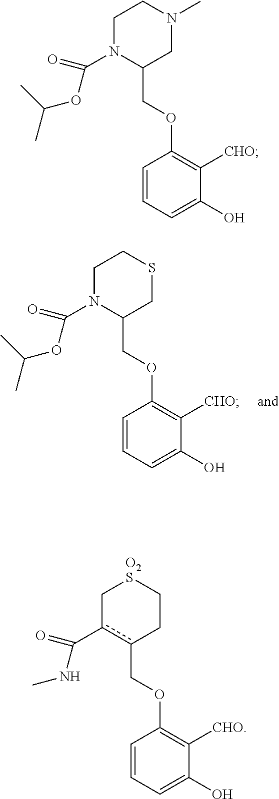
C1N(C(OC(C)C)=O)C(COC2=C([CHO])C(O)=CC=C2)CSC1.C1N(C(OC(C)C)=O)C(COC2=C([CHO])C(O)=CC=C2)CN(C)C1.C1c(C(NC)=O)c(COC2=C([CHO])C(O)=CC=C2)CC[O2S]1
